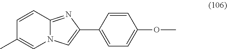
C1(C2=CN3C(=N2)C=CC(C)=C3)=CC=C(OC)C=C1
